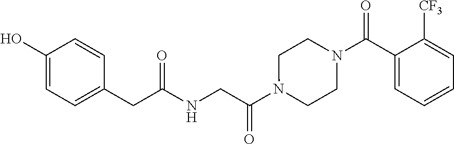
C1(O)=CC=C(CC(NCC(N2CCN(C(C3=CC=CC=C3[CF3])=O)CC2)=O)=O)C=C1
